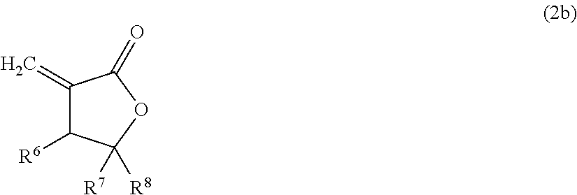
C1(=C)C([R6])C([R7])([R8])OC1=O
